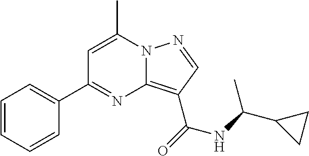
C1=C(C)N2C(=C(C(=O)NC(C3CC3)C)C=N2)N=C1C1=CC=CC=C1
